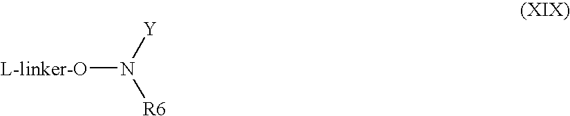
[L-linker-O]N([Y])[R6]
